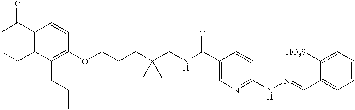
C1(OCCCC(CNC(C2=CN=C(NN=CC3=CC=CC=C3[HO3S])C=C2)=O)(C)C)=C(CC=C)C2=C(C=C1)C(=O)CCC2
